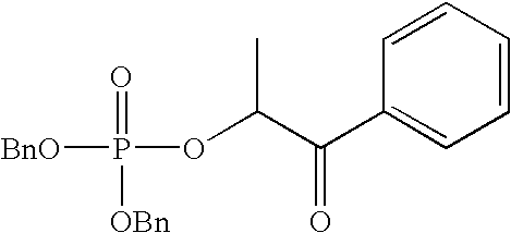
C1=CC(C(C(OP([BnO])(=O)[OBn])C)=O)=CC=C1
